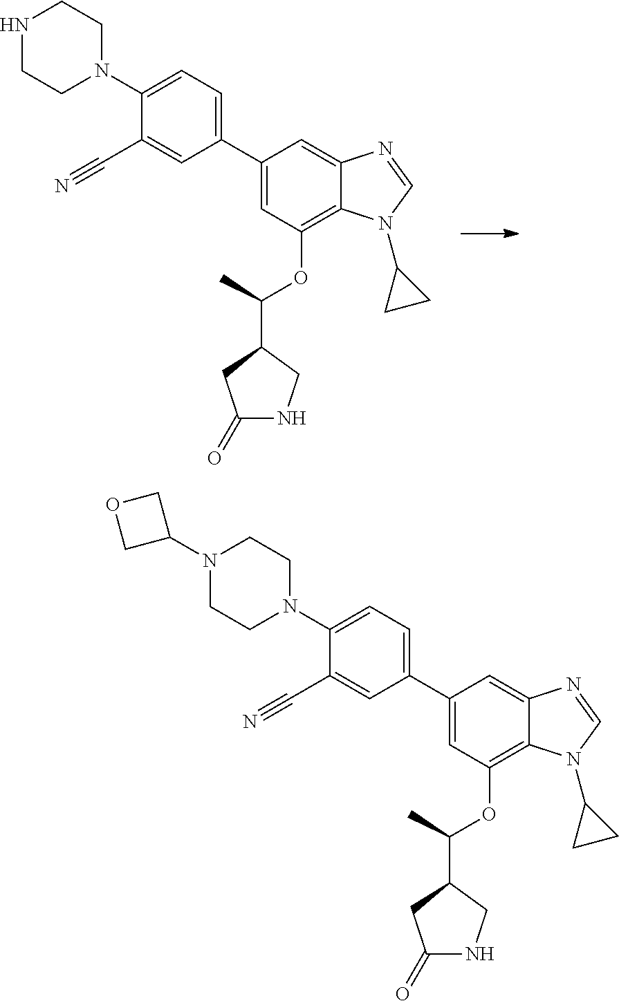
C1(N2CCNCC2)=CC=C(C2=CC(OC(C3CC(=O)NC3)C)=C3C(=C2)N=CN3C2CC2)C=C1C#N.C1(N2CCN(C3COC3)CC2)=CC=C(C2=CC(OC(C3CC(=O)NC3)C)=C3C(=C2)N=CN3C2CC2)C=C1C#N
